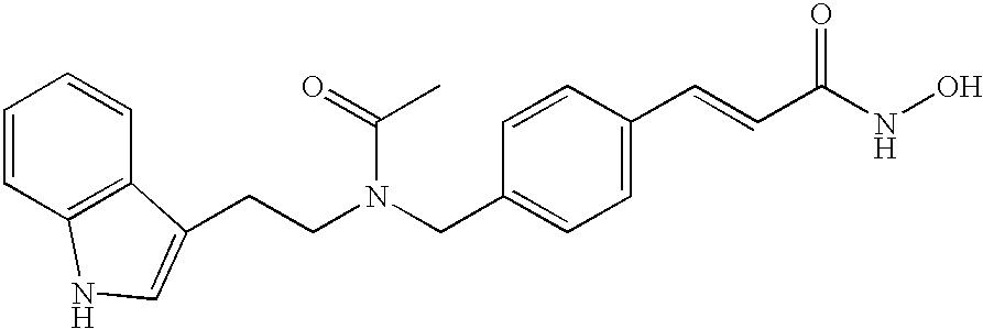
C1=CC2=C(C=C1)C(CCN(C(C)=O)CC1=CC=C(C=CC(=O)NO)C=C1)=CN2
